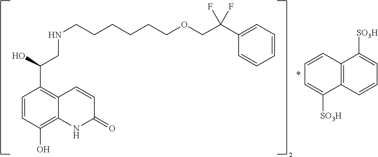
C1=CC(O)=C2C(=C1C(CNCCCCCCOCC(C1=CC=CC=C1)(F)F)O)C=CC(=O)N2.C12=C(C=CC=C1[SO3H])C([SO3H])=CC=C2
